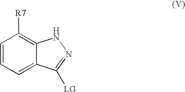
C1=CC=C2C(=C1[R7])NN=C2[LG]
